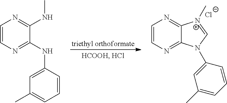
C1=CN=C2C(=N1)[N+](C)=CN2C1=CC(C)=CC=C1.[Cl-].C1=CN=C(NC2=CC(C)=CC=C2)C(NC)=N1
